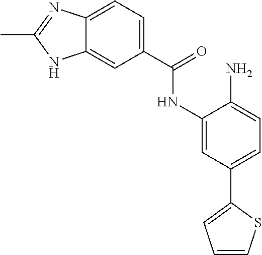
C12=CC(C(=O)NC3=CC(C4=CC=CS4)=CC=C3N)=CC=C1N=C(C)N2
